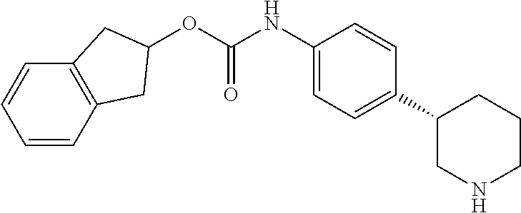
C1(C2=CC=C(NC(OC3CC4=C(C3)C=CC=C4)=O)C=C2)CNCCC1
